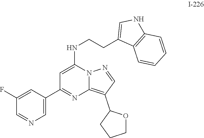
C1=NN2C(=C1C1OCCC1)N=C(C1=CN=CC(F)=C1)C=C2NCCC1=CNC2=C1C=CC=C2
